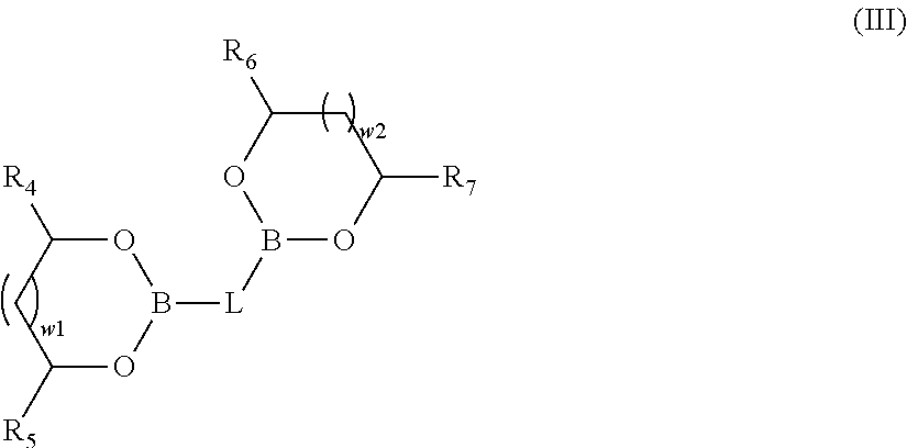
O1C([R4])CC([R5])OB1[L]B1OC([R7])CC([R6])O1
